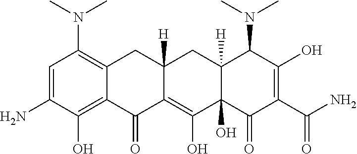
C1=C(N)C(O)=C2C(=C1N(C)C)CC1([H])C(=C(O)C3(O)C([H])(C1)C(N(C)C)C(O)=C(C(N)=O)C3=O)C2=O
